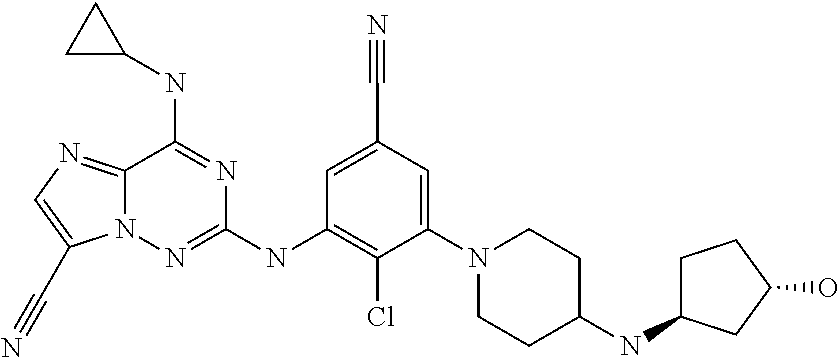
C12=NC=C(C#N)N1N=C(NC1=C(Cl)C(N3CCC(NC4CCC(O)C4)CC3)=CC(C#N)=C1)N=C2NC1CC1
